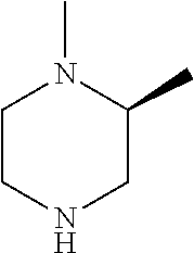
C1CNCC(C)N1C
